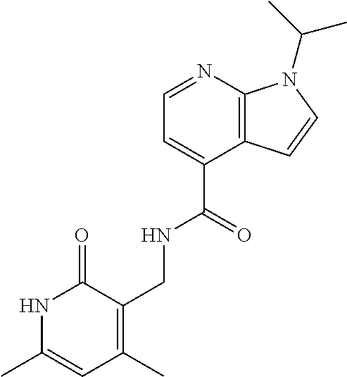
N1C(C)=CC(C)=C(CNC(C2=CC=NC3=C2C=CN3C(C)C)=O)C1=O
